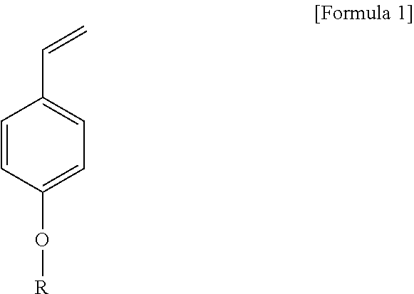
C1=CC(O[R])=CC=C1C=C
